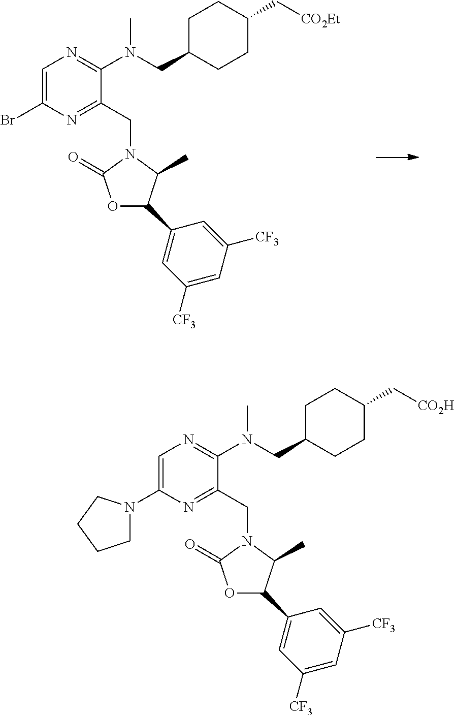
C1=C(Br)N=C(CN2C(=O)OC(C3=CC([CF3])=CC([CF3])=C3)C2C)C(N(CC2CCC(C[CO2Et])CC2)C)=N1.C1=C(N2CCCC2)N=C(CN2C(=O)OC(C3=CC([CF3])=CC([CF3])=C3)C2C)C(N(CC2CCC(C[CO2H])CC2)C)=N1
